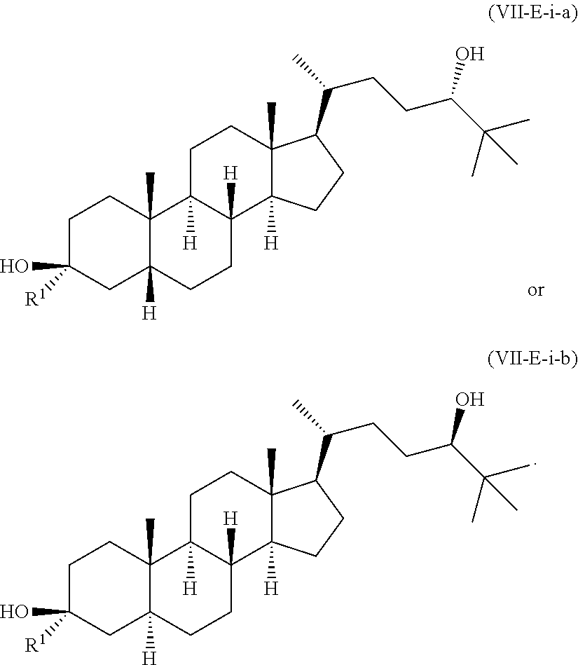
C12(C)C([H])(CC(O)([R1])CC1)CCC1([H])C2([H])CCC2(C)C1([H])CCC2C(CCC(C(C)(C)C)O)C.C12(C)CCC(O)([R1])CC1([H])CCC1([H])C2([H])CCC2(C)C1([H])CCC2C(CCC(C(C)(C)C)O)C
